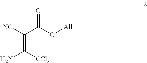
C(=C([CCl3])N)(C(O[All])=O)[NC]
